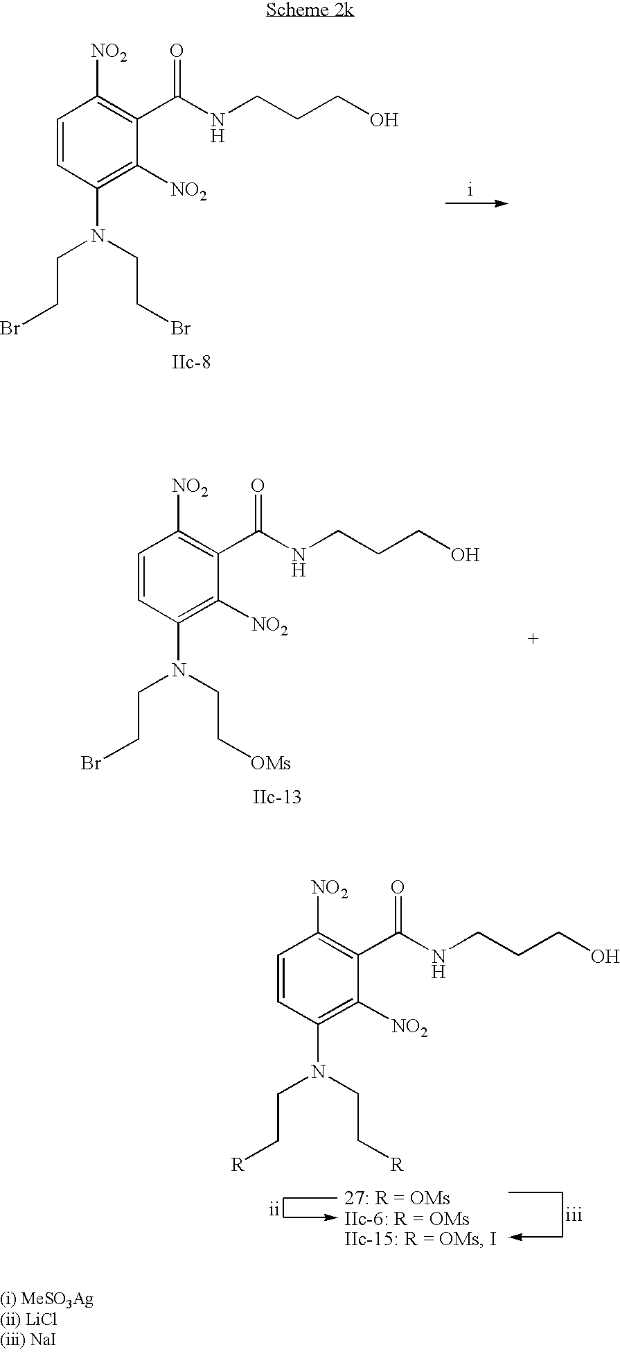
C1=CC(N(CCBr)CCBr)=C([NO2])C(C(NCCCO)=O)=C1[NO2].C1=CC(N(CCBr)CC[OMs])=C([NO2])C(C(NCCCO)=O)=C1[NO2].C1=CC(N(CC[R])CC[R])=C([NO2])C(C(NCCCO)=O)=C1[NO2]
